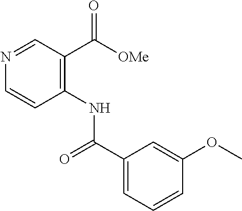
C1(NC(C2=CC=CC(OC)=C2)=O)=C(C([OMe])=O)C=NC=C1
